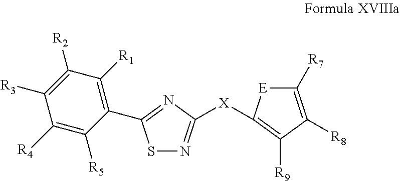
C1(C2=NC([X]C3=C([R9])C([R8])=C([R7])[E]3)=NS2)=C([R1])C([R2])=C([R3])C([R4])=C1[R5]
